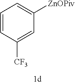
C1=CC([CF3])=CC([ZnOPiv])=C1
